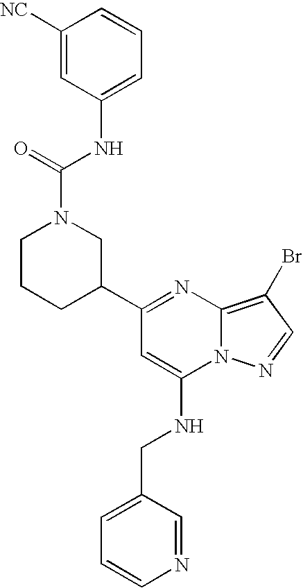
C1CCC(C2=NC3=C(Br)C=NN3C(NCC3=CC=CN=C3)=C2)CN1C(NC1=CC=CC([NC])=C1)=O
